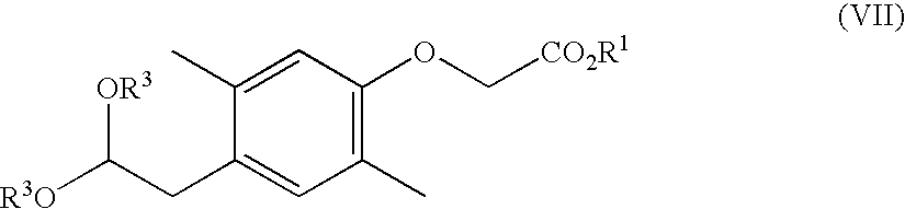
C1(C)=CC(OC[CO2R1])=C(C)C=C1CC([R3O])[OR3]
